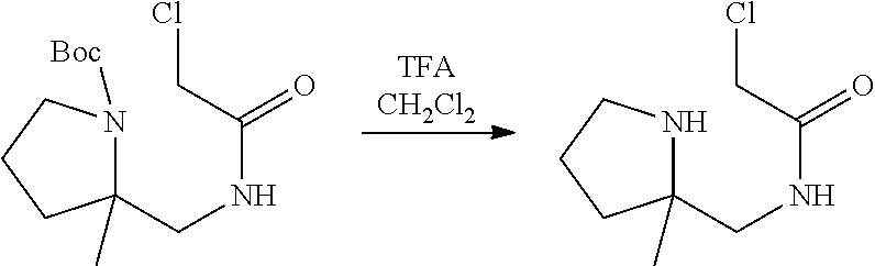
C1(C)(CNC(=O)CCl)NCCC1.C1(C)(CNC(=O)CCl)N([Boc])CCC1
